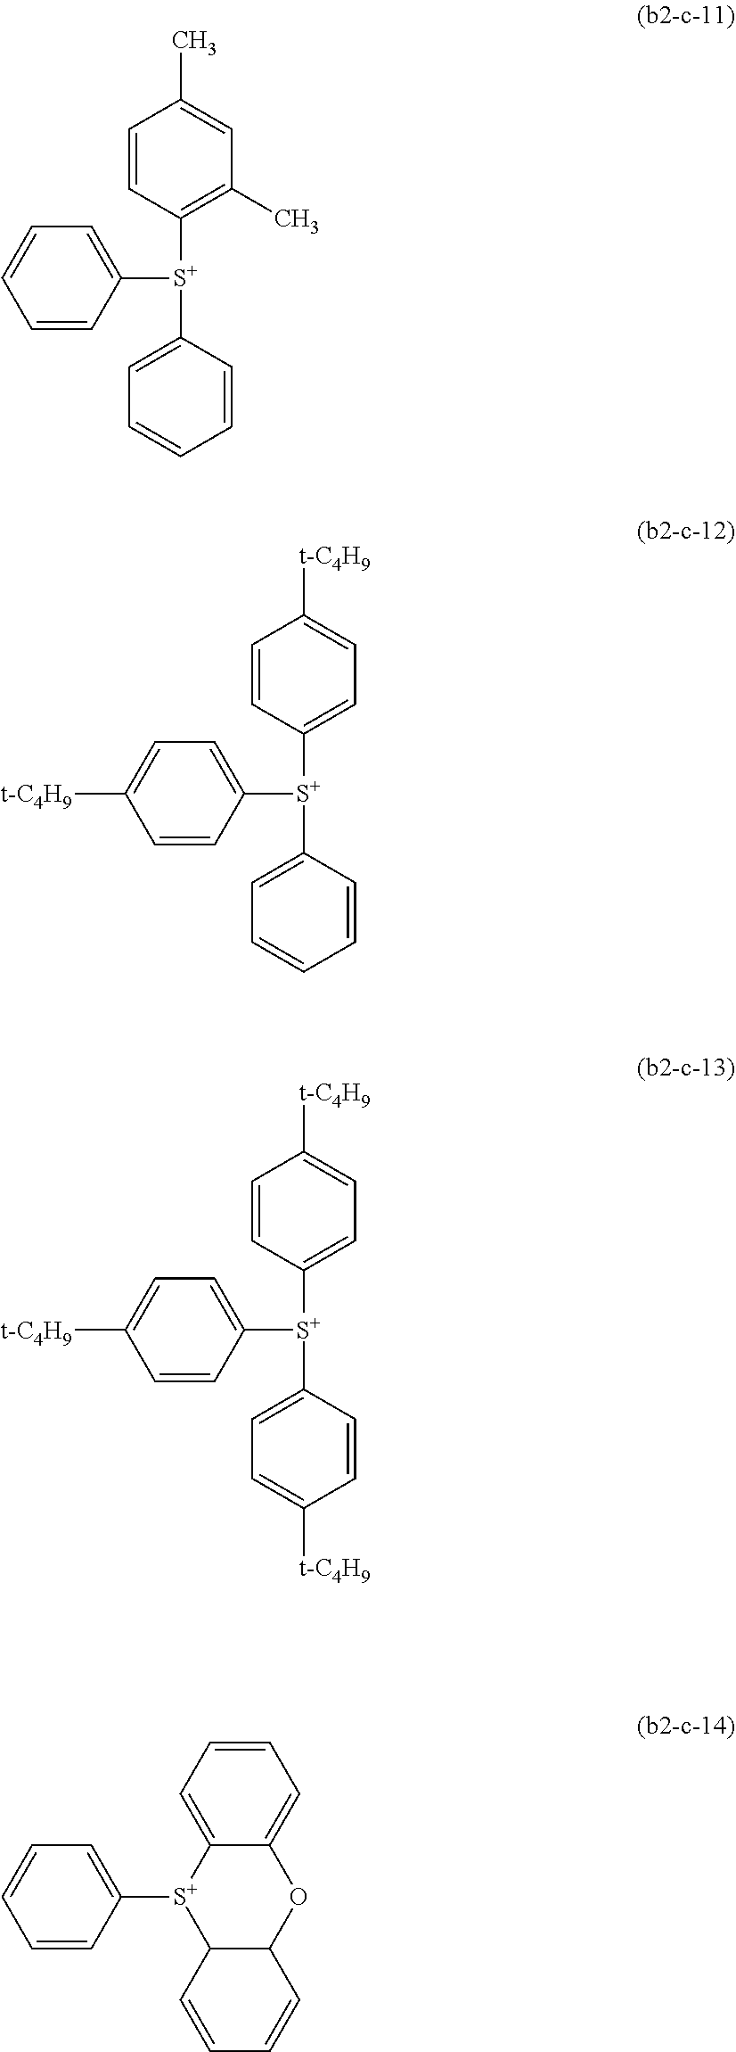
C1=CC([S+](C2=CC=CC=C2)C2=CC=CC=C2)=C(C)C=C1C.C1=CC([S+](C2=CC=C([t-C4H9])C=C2)C2=CC=CC=C2)=CC=C1[t-C4H9].C1=CC([S+](C2=CC=C([t-C4H9])C=C2)C2=CC=C([t-C4H9])C=C2)=CC=C1[t-C4H9].C1=C2C(=CC=C1)OC1C([S+]2C2=CC=CC=C2)C=CC=C1
